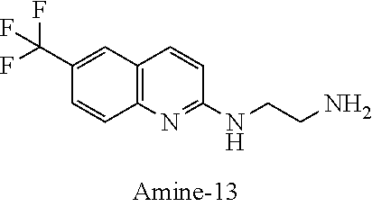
C12=C(N=C(NCCN)C=C1)C=CC(C(F)(F)F)=C2
